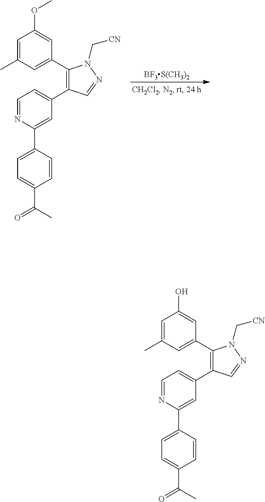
C1=C(C)C=C(C2=C(C3=CC=NC(C4=CC=C(C(C)=O)C=C4)=C3)C=NN2C[CN])C=C1OC.[BF3S(CH3)2].C1=C(C)C=C(C2=C(C3=CC=NC(C4=CC=C(C(C)=O)C=C4)=C3)C=NN2C[CN])C=C1O
